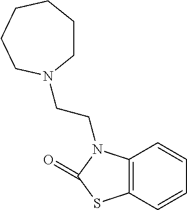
C1=CC2=C(C=C1)SC(=O)N2CCN1CCCCCC1
